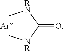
C[RN]C([NR]C)=O.[Ar]
